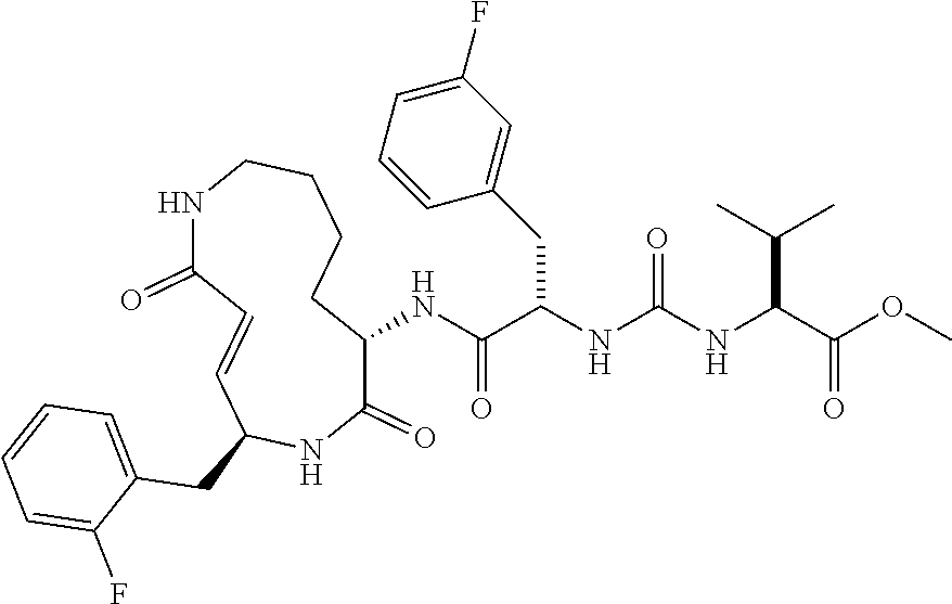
COC(C(NC(NC(C(NC1C(=O)NC(CC2=CC=CC=C2F)C=CC(=O)NCCCC1)=O)CC1=CC(F)=CC=C1)=O)C(C)C)=O
